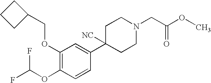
C1(OCC2CCC2)=C(OC(F)F)C=CC(C2([NC])CCN(CC(OC)=O)CC2)=C1
